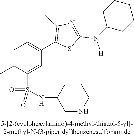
C1=C(C)C(S(NC2CNCCC2)(=O)=O)=CC(C2=C(C)N=C(N([H])C3CCCCC3)S2)=C1
